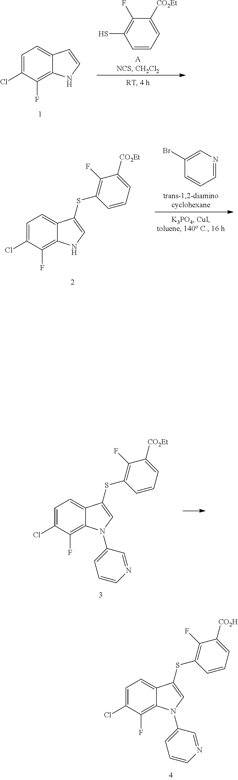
C1=C(Cl)C(F)=C2C(=C1)C(SC1=C(F)C([CO2Et])=CC=C1)=CN2C1=CC=CN=C1.C1=C(Cl)C(F)=C2C(=C1)C=CN2.C1=CC=C([CO2Et])C(F)=C1S.C1(Br)=CN=CC=C1.C1=C(Cl)C(F)=C2C(=C1)C(SC1=C(F)C([CO2Et])=CC=C1)=CN2.C1=C(Cl)C(F)=C2C(=C1)C(SC1=C(F)C([CO2H])=CC=C1)=CN2C1=CC=CN=C1
